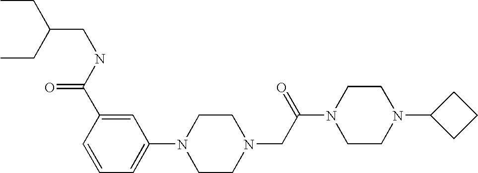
C1=C(C(NCC(CC)CC)=O)C=CC=C1N1CCN(CC(N2CCN(C3CCC3)CC2)=O)CC1
